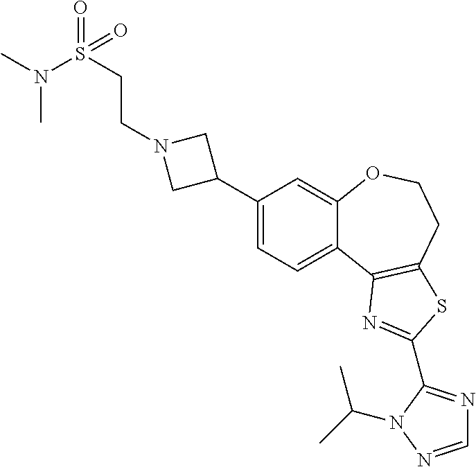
C1(C2CN(CCS(N(C)C)(=O)=O)C2)=CC=C2C(=C1)OCCC1=C2N=C(C2=NC=NN2C(C)C)S1
